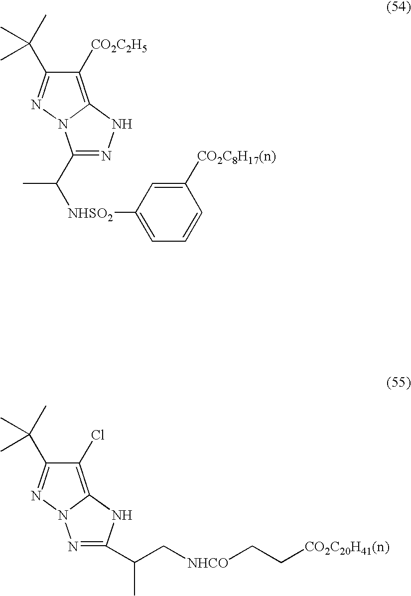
C1(Cl)=C2N(N=C1C(C)(C)C)N=C(C(C[NHCO]CC[CO2C20H41(n)])C)N2.C1([CO2C2H5])=C2N(N=C1C(C)(C)C)C(C([NHSO2]C1=CC=CC([CO2C8H17(n)])=C1)C)=NN2
